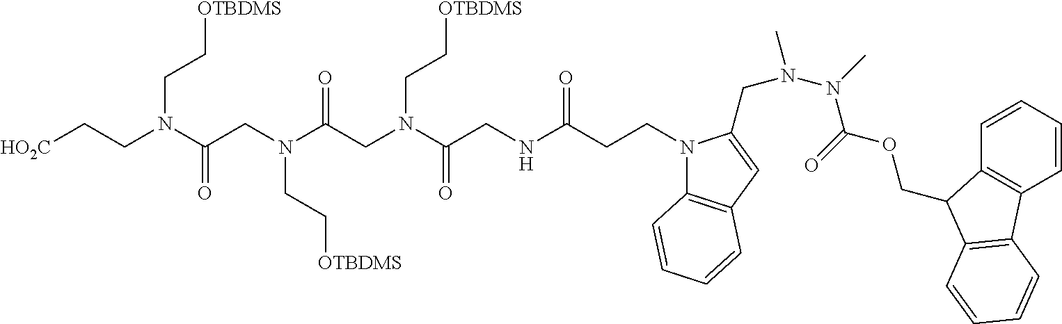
C(CN(C(CN(C(CN(C(CNC(CCN1C2=C(C=C1CN(C)N(C(OCC1C3=C(C=CC=C3)C3=C1C=CC=C3)=O)C)C=CC=C2)=O)=O)CC[OTBDMS])=O)CC[OTBDMS])=O)CC[OTBDMS])[HO2C]
